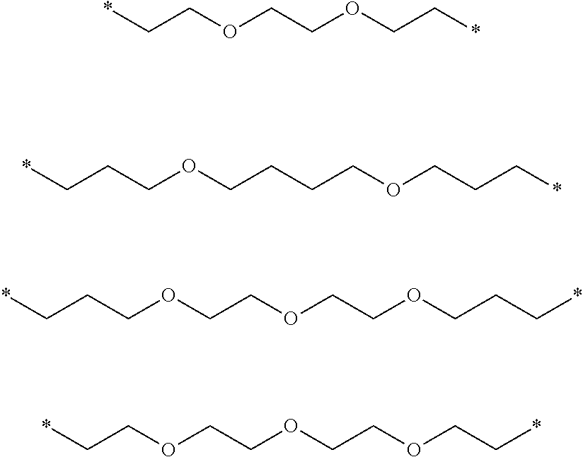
*CCOCCOCC*.*CCCOCCCCOCCC*.*CCCOCCOCCOCCC*.*CCOCCOCCOCC*
